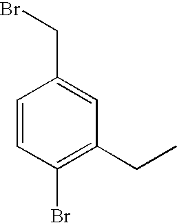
C1=CC(Br)=C(CC)C=C1CBr
